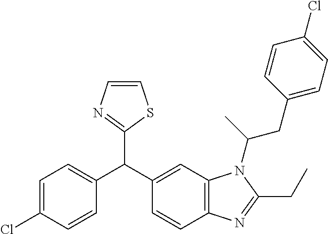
C1=C(Cl)C=CC(C(C2=CC3=C(C=C2)N=C(CC)N3C(CC2=CC=C(Cl)C=C2)C)C2=NC=CS2)=C1
